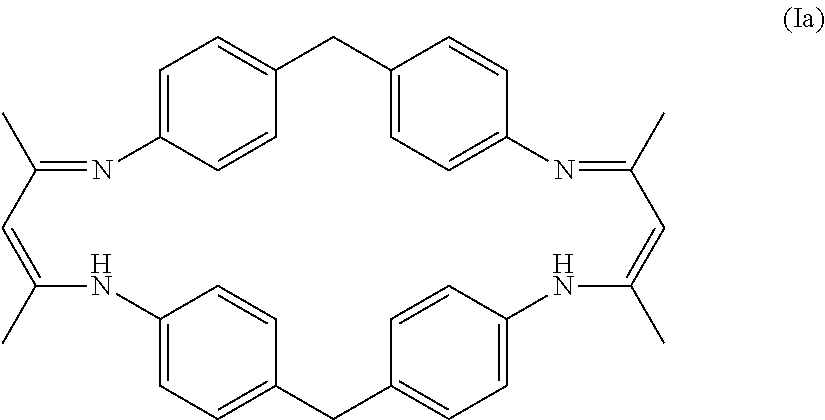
C1(C)=CC(C)=NC2=CC=C(C=C2)CC2=CC=C(N=C(C)C=C(C)NC3=CC=C(CC4=CC=C(N1)C=C4)C=C3)C=C2
